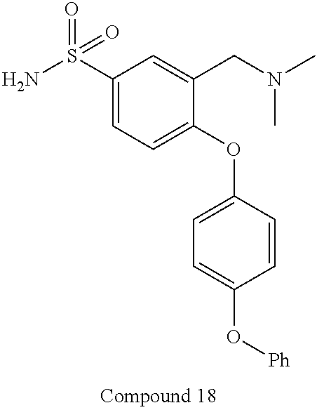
C1(S(N)(=O)=O)=CC=C(OC2=CC=C(O[Ph])C=C2)C(CN(C)C)=C1
